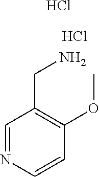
C1=NC=CC(OC)=C1CN.Cl.Cl
